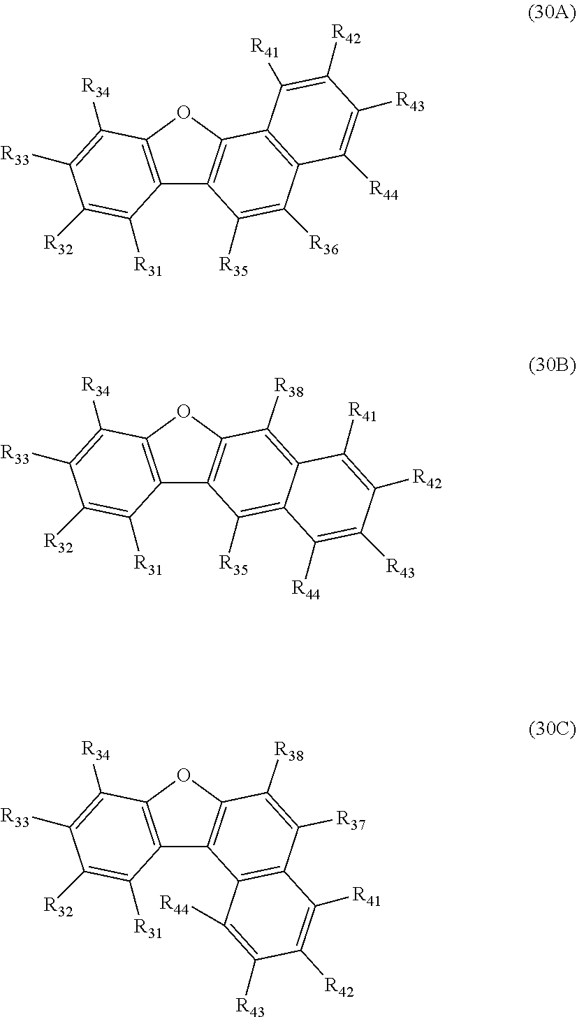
C12=C(OC3=C1C([R35])=C([R36])C1=C3C([R41])=C([R42])C([R43])=C1[R44])C([R34])=C([R33])C([R32])=C2[R31].C12=C(OC3=C1C([R35])=C1C(=C3[R38])C([R41])=C([R42])C([R43])=C1[R44])C([R34])=C([R33])C([R32])=C2[R31].C12=C(OC3=C1C1=C(C([R37])=C3[R38])C([R41])=C([R42])C([R43])=C1[R44])C([R34])=C([R33])C([R32])=C2[R31]
